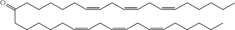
C(C(CCCCCC=CCC=CCC=CCCCCC)=O)CCCCC=CCC=CCC=CCCCCC
